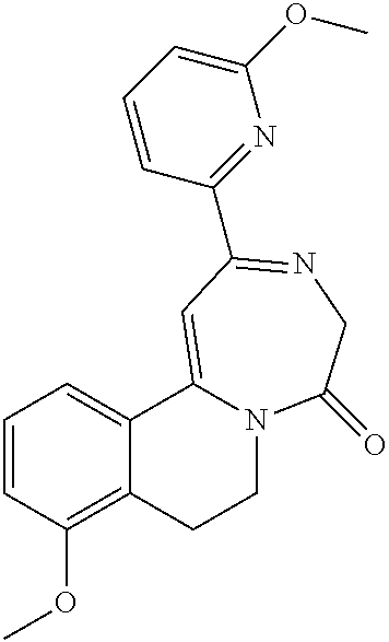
C1C2=C(OC)C=CC=C2C2=CC(C3=NC(OC)=CC=C3)=NCC(=O)N2C1
